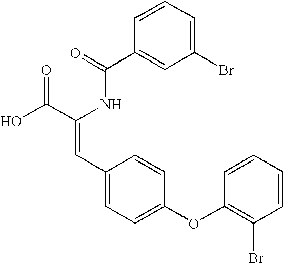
C(=O)(NC(C(O)=O)=CC1=CC=C(OC2=C(Br)C=CC=C2)C=C1)C1=CC(Br)=CC=C1
